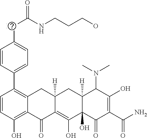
C1=CC(O)=C2C(=C1C1=CC=C(NC(NCCCO)=O)C=C1)CC1([H])C(=C(O)C3(O)C([H])(C1)C(N(C)C)C(O)=C(C(N)=O)C3=O)C2=O
